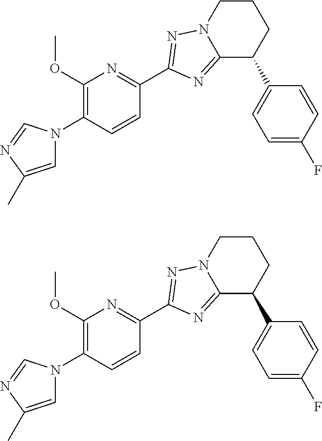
C1(OC)=C(N2C=C(C)N=C2)C=CC(C2=NN3CCCC(C4=CC=C(F)C=C4)C3=N2)=N1.C1(OC)=C(N2C=C(C)N=C2)C=CC(C2=NN3CCCC(C4=CC=C(F)C=C4)C3=N2)=N1
